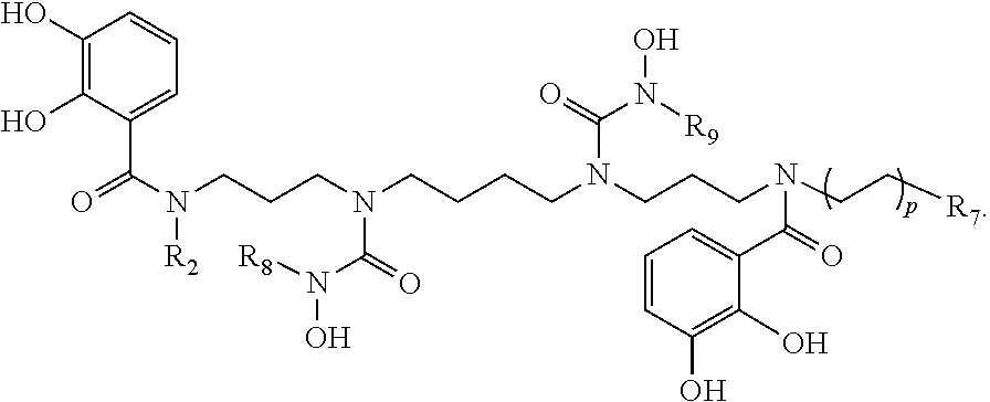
C1=CC=C(C(N(CCCN(CCCCN(CCCN(CC[R7])C(=O)C2=CC=CC(O)=C2O)C(=O)N([R9])O)C(=O)N([R8])O)[R2])=O)C(O)=C1O
